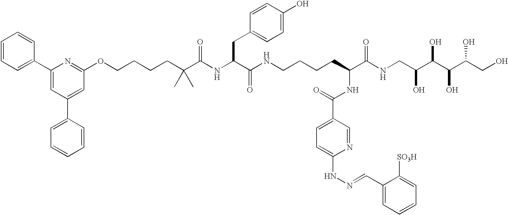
C1=CC=C(C2=CC(C3=CC=CC=C3)=CC(OCCCCC(C(NC(C(NCCCCC(C(NCC(C(C(C(CO)O)O)O)O)=O)NC(=O)C3=CC=C(NN=CC4=CC=CC=C4[SO3H])N=C3)=O)CC3=CC=C(O)C=C3)=O)(C)C)=N2)C=C1
